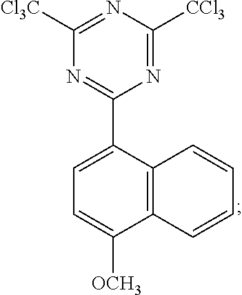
C1([Cl3C])=NC([CCl3])=NC(C2=CC=C([OCH3])C3=C2C=CC=C3)=N1
